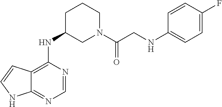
C12=C(NC3CN(C(CNC4=CC=C(F)C=C4)=O)CCC3)N=CN=C1NC=C2
